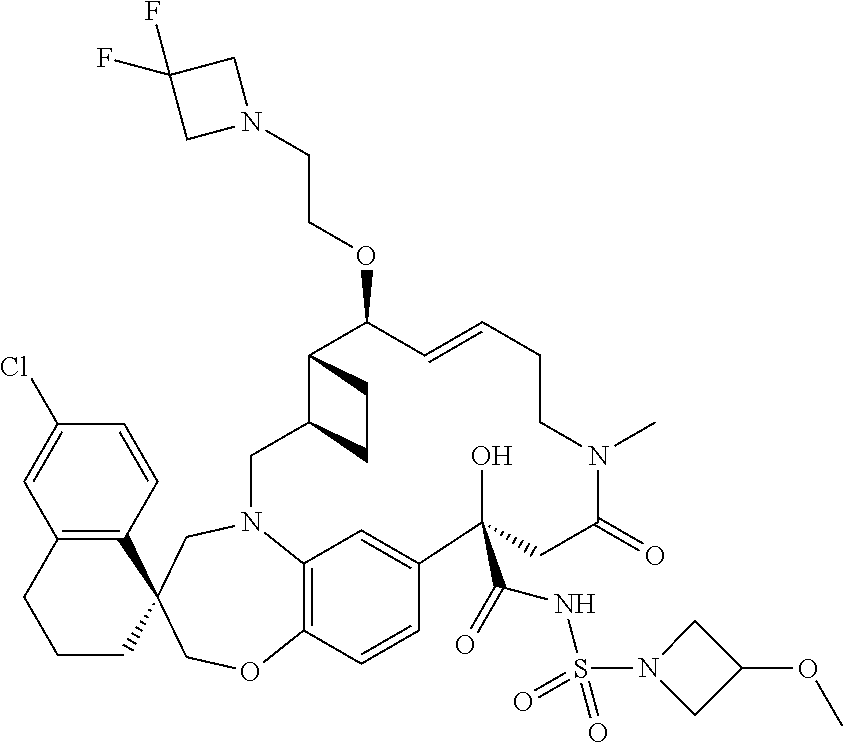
C12=C(C=CC(Cl)=C1)C1(CCC2)COC2=C3N(C1)CC1C(C(OCCN4CC(F)(F)C4)C=CCCN(C)C(=O)CC(O)(C(=O)NS(N4CC(OC)C4)(=O)=O)C(=C3)C=C2)CC1
